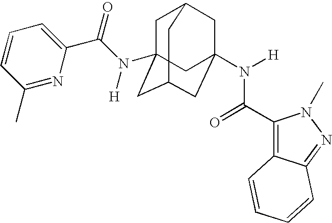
C1C2(N(C(C3=CC=CC(C)=N3)=O)[H])CC3CC(N([H])C(C4=C5C(=NN4C)C=CC=C5)=O)(CC1C3)C2
